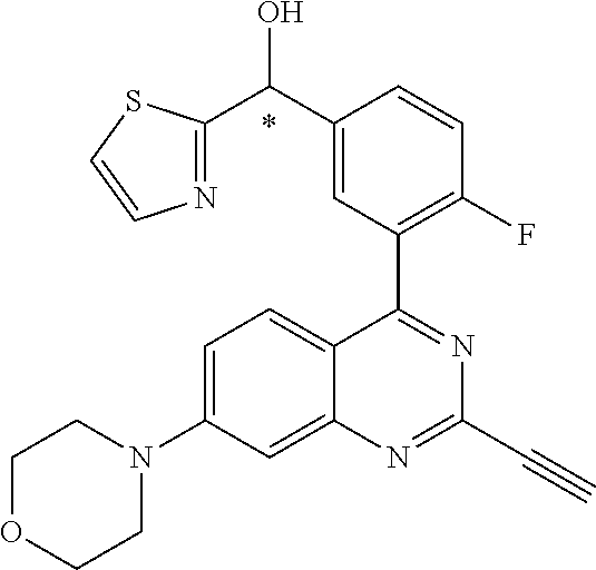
C1=C(N2CCOCC2)C=C2C(=C1)C(C1=C(F)C=CC(C(C3=NC=CS3)O)=C1)=NC(C#C)=N2.*
